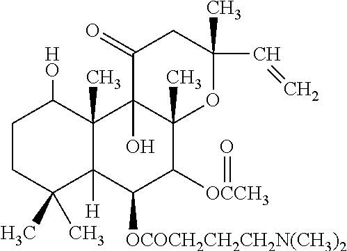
C1CC(C)(C)C2([H])C(C)(C1O)C1(O)C(C)(C([OCCH3]=O)C2[OCOCH2CH2CH2N(CH3)2])OC(C)(C=C)CC1=O
